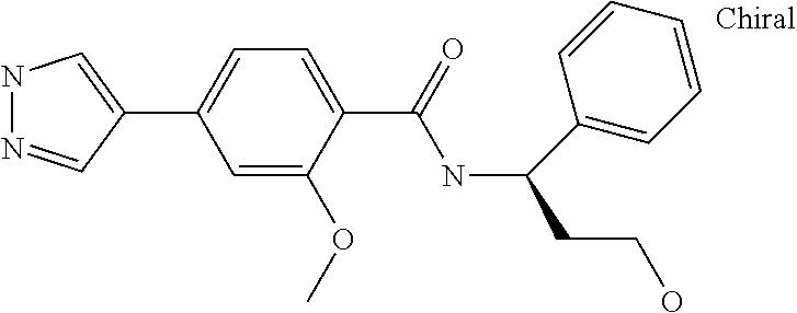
C1(C2=CNN=C2)=CC=C(C(=O)NC(C2=CC=CC=C2)CCO)C(OC)=C1
